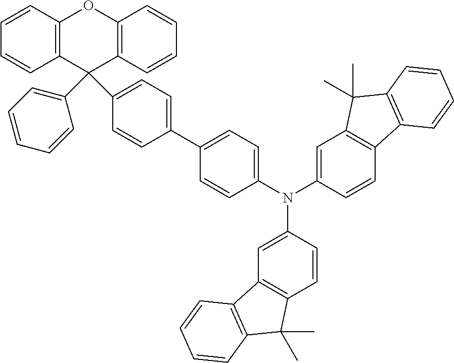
C12=C(C(C3=CC=CC=C3)(C3=CC=C(C4=CC=C(N(C5=CC6=C(C=C5)C5=C(C6(C)C)C=CC=C5)C5=CC6=C(C=C5)C(C)(C)C5=C6C=CC=C5)C=C4)C=C3)C3=C(O1)C=CC=C3)C=CC=C2
